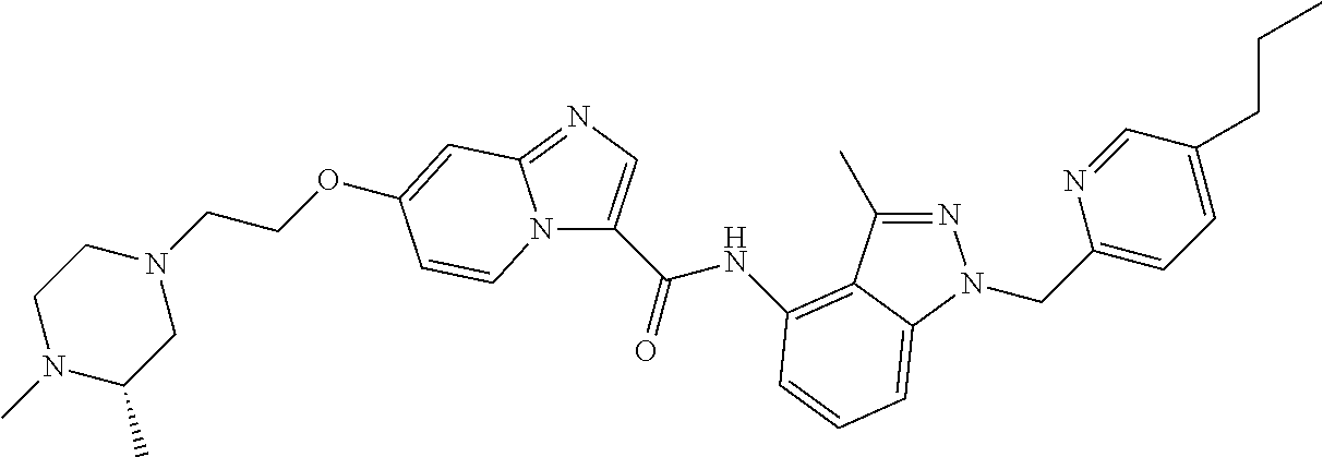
N1=C(C)C2=C(NC(C3=CN=C4N3C=CC(OCCN3CCN(C)C(C)C3)=C4)=O)C=CC=C2N1CC1=CC=C(CCC)C=N1
